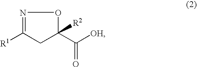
N1=C([R1])CC(C([OH])=O)([R2])O1
